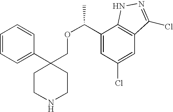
C1=CC=C(C2(COC(C3=CC(Cl)=CC4=C3NN=C4Cl)C)CCNCC2)C=C1
